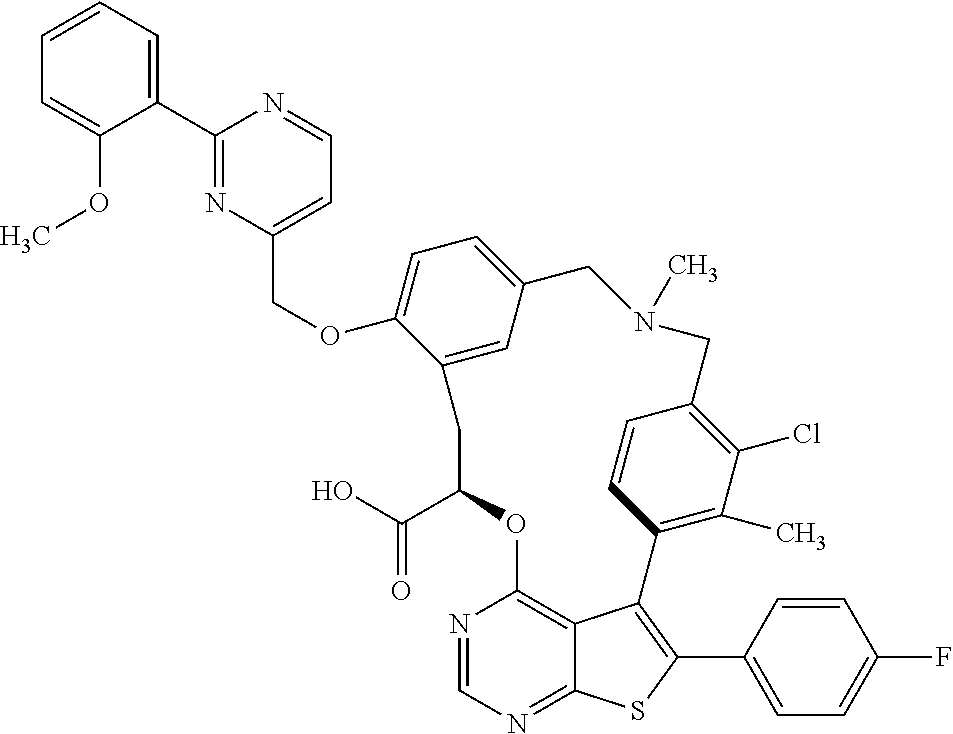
C1(C2=NC(COC3=CC=C4C=C3CC(C(O)=O)OC3=C5C(=NC=N3)SC(C3=CC=C(F)C=C3)=C5C3=C(C)C(Cl)=C(C=C3)CN(C)C4)=CC=N2)=CC=CC=C1OC
